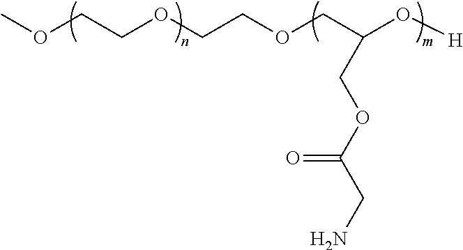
COCCOCCOCC(O[H])COC(CN)=O
